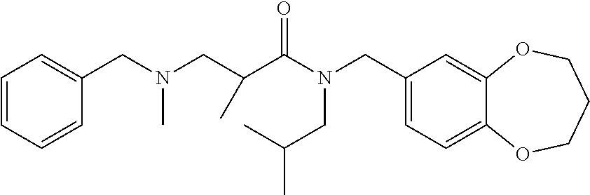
C1(CN(CC(C)C)C(=O)C(CN(CC2=CC=CC=C2)C)C)=CC=C2C(=C1)OCCCO2
